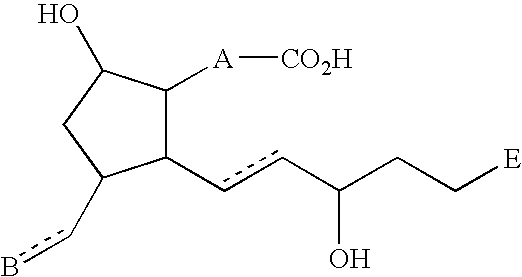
C1(ccC(CC[E])O)C([A][CO2H])C(O)CC1cb
